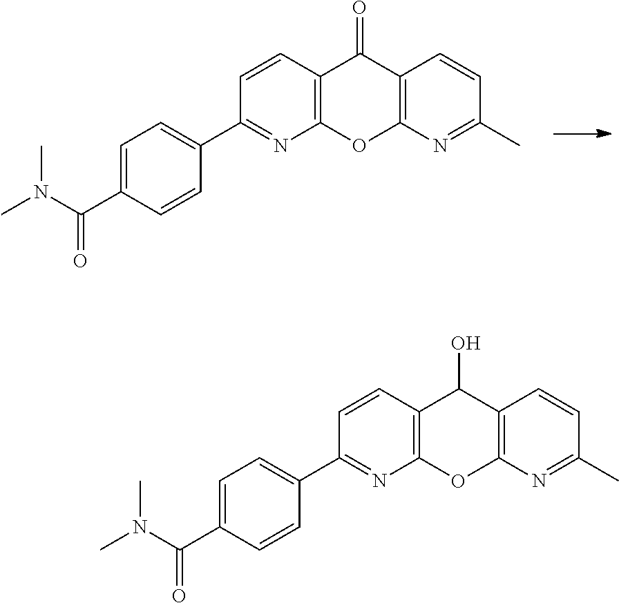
C12=C(N=C(C)C=C1)OC1=C(C2=O)C=CC(C2=CC=C(C(N(C)C)=O)C=C2)=N1.C12=C(N=C(C)C=C1)OC1=C(C2O)C=CC(C2=CC=C(C(N(C)C)=O)C=C2)=N1
